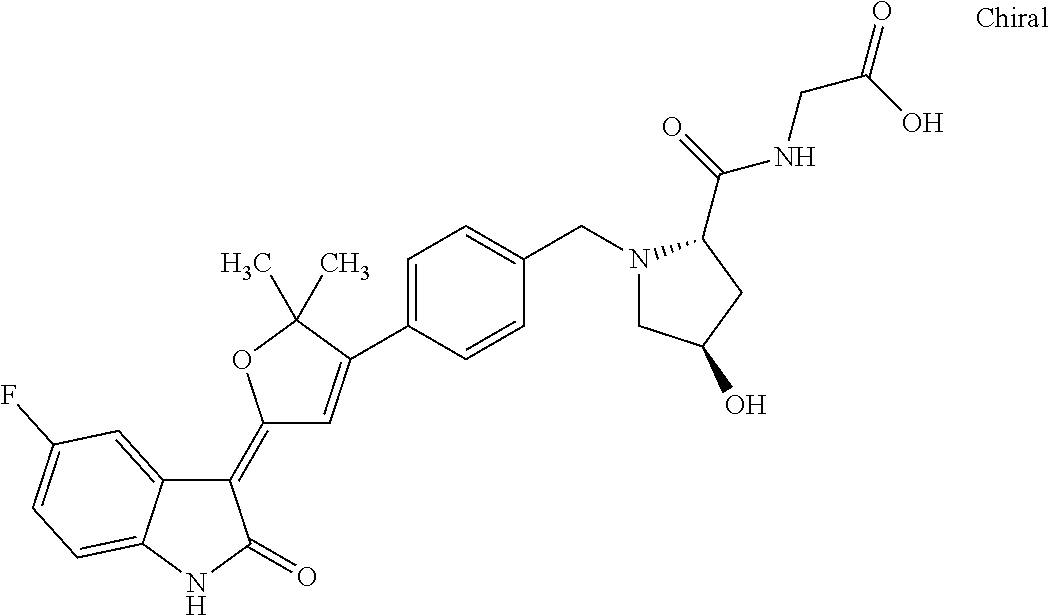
C1(=C2C=C(C3=CC=C(CN4CC(O)CC4C(NCC(=O)O)=O)C=C3)C(C)(C)O2)C2=CC(F)=CC=C2NC1=O
